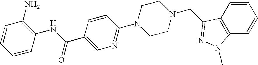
C1=CC=CC(NC(C2=CN=C(N3CCN(CC4=NN(C)C5=C4C=CC=C5)CC3)C=C2)=O)=C1N
